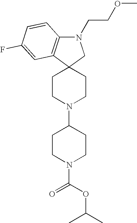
C1CN(C2CCN(C(OC(C)C)=O)CC2)CCC12CN(CCOC)C1=C2C=C(F)C=C1
